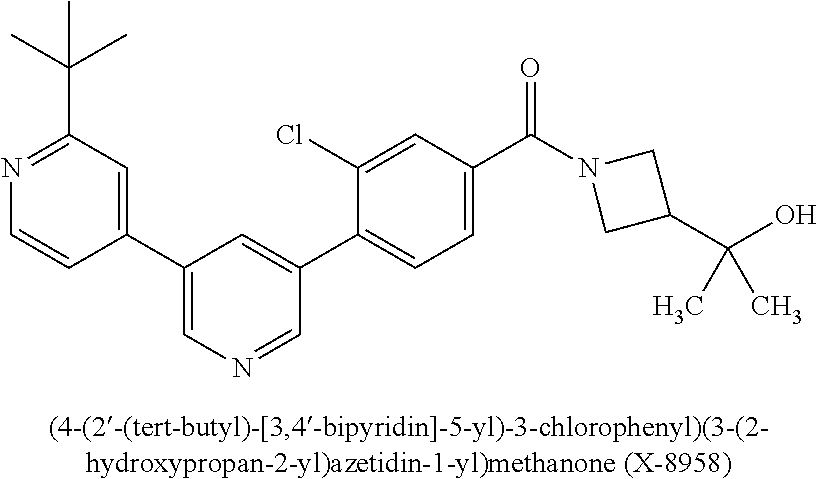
C1(C2=CN=CC(C3=CC=C(C(N4CC(C(O)(C)C)C4)=O)C=C3Cl)=C2)=CC(C(C)(C)C)=NC=C1
